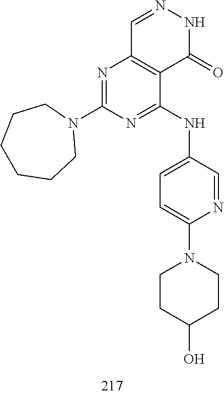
C1=NNC(=O)C2=C1N=C(N1CCCCCC1)N=C2NC1=CC=C(N2CCC(O)CC2)N=C1
